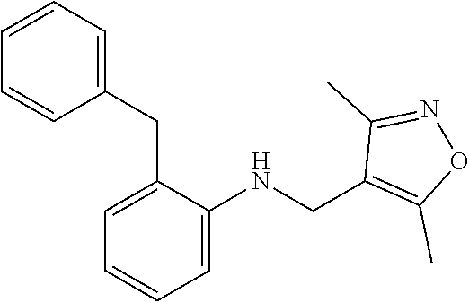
C1=C(NCC2=C(C)ON=C2C)C(CC2=CC=CC=C2)=CC=C1
